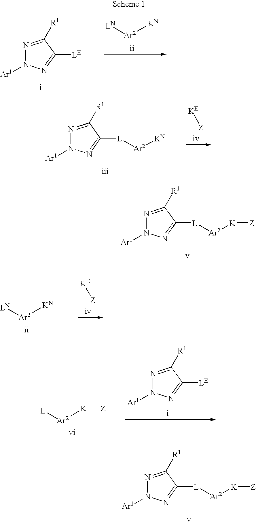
N1=C([R1])C([L][Ar2][K][Z])=NN1[Ar1].N1=C([R1])C([L][Ar2][K][Z])=NN1[Ar1].N1=C([R1])C([LE])=NN1[Ar1].[LN][Ar2][KN].N1=C([R1])C([L][Ar2][KN])=NN1[Ar1].[KE][Z].[LN][Ar2][KN].[KE][Z].[L][Ar2][K][Z].N1=C([R1])C([LE])=NN1[Ar1]
